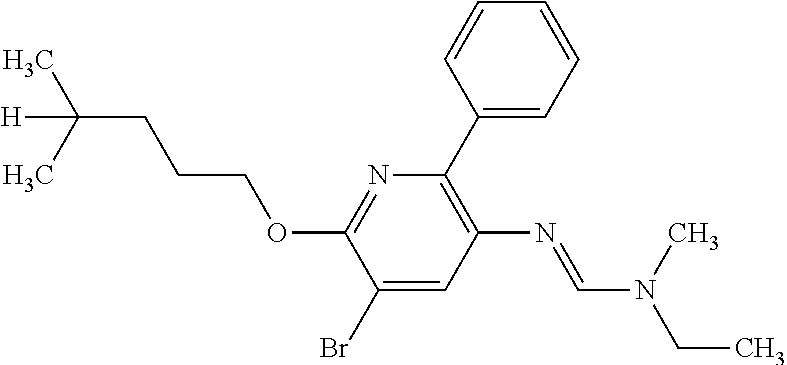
N1=C(OCCCC(C)(C)[H])C(Br)=CC(N=CN(C)CC)=C1C1=CC=CC=C1
